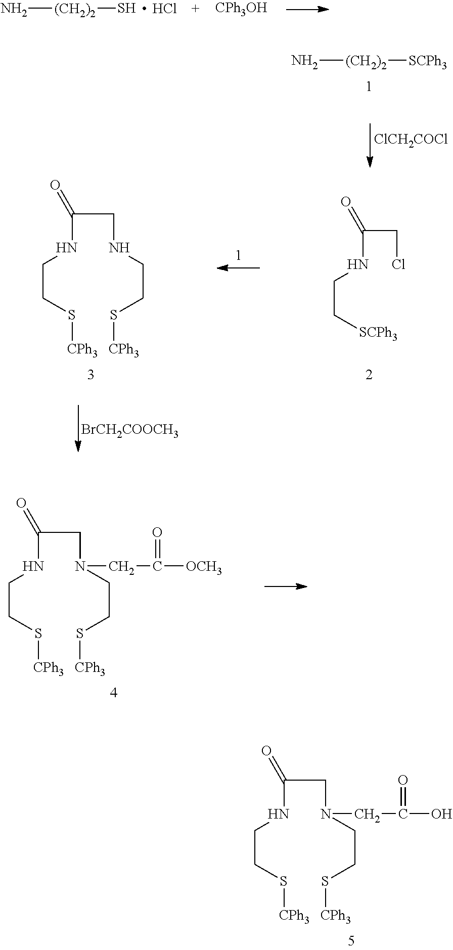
N[(CH2)2]S.Cl.[CPh3OH].N[(CH2)2][SCPh3].[ClCH2COCl].[BrCH2COOCH3].C(CCl)(NCC[SCPh3])=O.C(CNCCS[CPh3])(NCCS[CPh3])=O.C(CN(CCS[CPh3])CC([OCH3])=O)(NCCS[CPh3])=O.C(CN(CCS[CPh3])CC(O)=O)(NCCS[CPh3])=O
